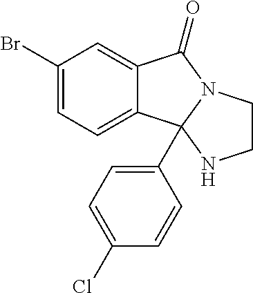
C12=CC(Br)=CC=C1C1(C3=CC=C(Cl)C=C3)N(C2=O)CCN1
